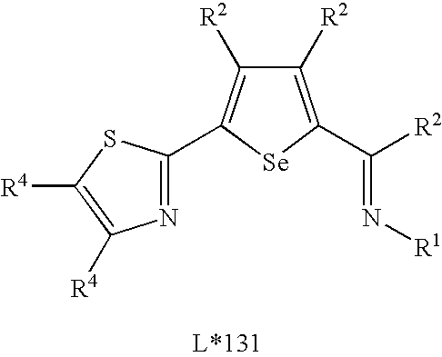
N(=C([R2])C1=C([R2])C([R2])=C(C2=NC([R4])=C([R4])S2)[Se]1)[R1]
